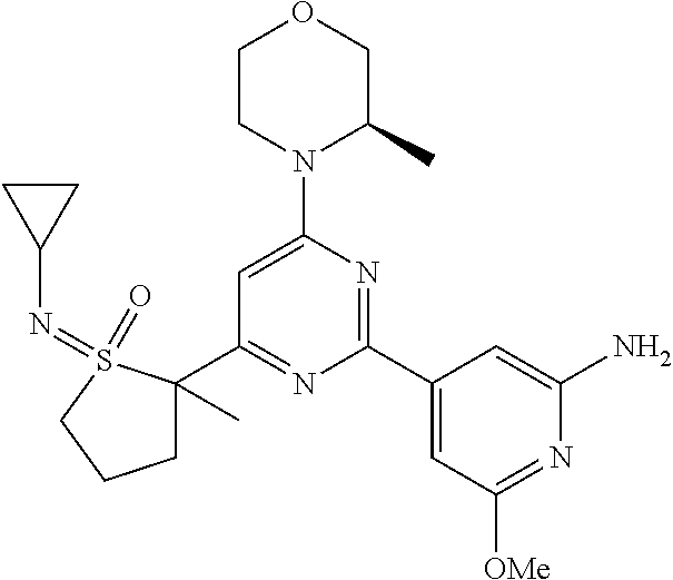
C1(C2=NC(C3=CC([OMe])=NC(N)=C3)=NC(N3C(C)COCC3)=C2)(C)CCCS1(=O)=NC1CC1
